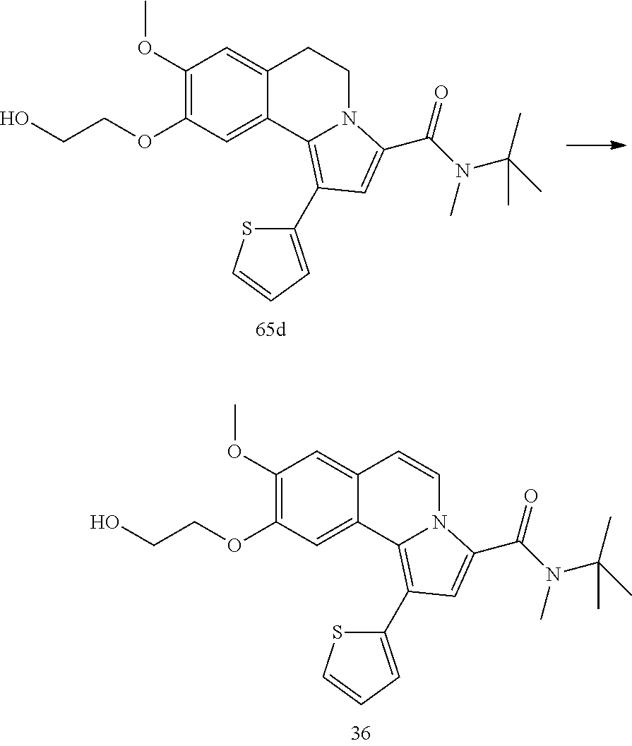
C1(OC)=C(OCCO)C=C2C(=C1)CCN1C2=C(C2=CC=CS2)C=C1C(N(C)C(C)(C)C)=O.C1(OC)=C(OCCO)C=C2C(=C1)C=CN1C2=C(C2=CC=CS2)C=C1C(N(C)C(C)(C)C)=O
